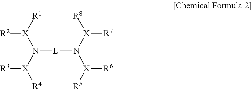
[R2][X](N([L]N([X]([R8])[R7])[X]([R6])[R5])[X]([R3])[R4])[R1]
